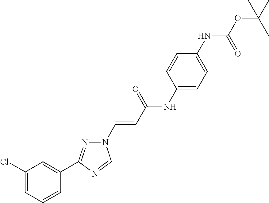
C1(Cl)=CC=CC(C2=NN(C=CC(NC3=CC=C(NC(OC(C)(C)C)=O)C=C3)=O)C=N2)=C1
